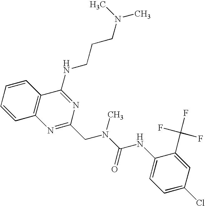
C1=CC2=C(C=C1)C(NCCCN(C)C)=NC(CN(C(=O)NC1=CC=C(Cl)C=C1C(F)(F)F)C)=N2
